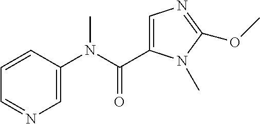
C1=CC(N(C(C2=CN=C(OC)N2C)=O)C)=CN=C1
